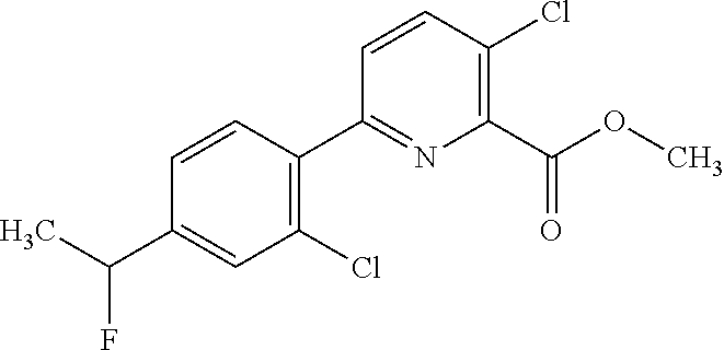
C1(Cl)=C(C2=NC(C(OC)=O)=C(Cl)C=C2)C=CC(C(C)F)=C1
